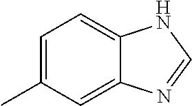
C1=C(C)C=C2C(=C1)NC=N2
